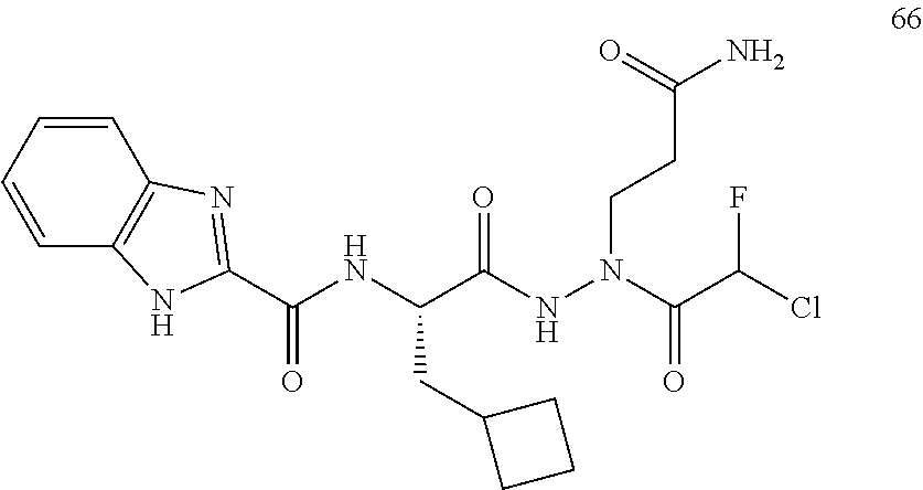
C(C(NN(CCC(N)=O)C(C(Cl)F)=O)=O)(NC(C1=NC2=C(N1)C=CC=C2)=O)CC1CCC1
